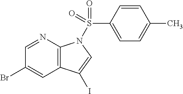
C1=NC2=C(C=C1Br)C(I)=CN2S(C1=CC=C(C)C=C1)(=O)=O
